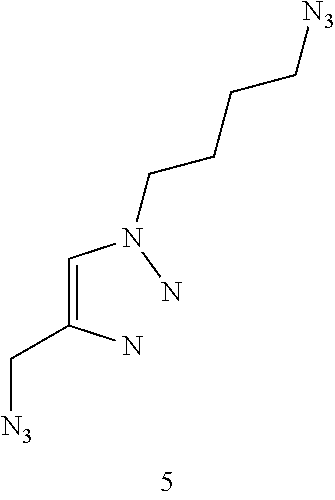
C(=C(C[N3])N)N(N)CCCC[N3]
